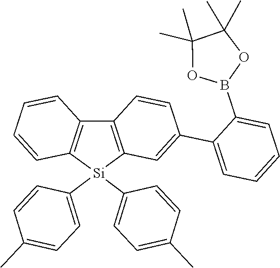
C12=C([Si](C3=CC=C(C)C=C3)(C3=CC=C(C)C=C3)C3=C1C=CC(C1=CC=CC=C1B1OC(C)(C)C(C)(C)O1)=C3)C=CC=C2
